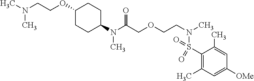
C1(OCCN(C)C)CCC(N(C(COCCN(C)S(C2=C(C)C=C([OMe])C=C2C)(=O)=O)=O)C)CC1
